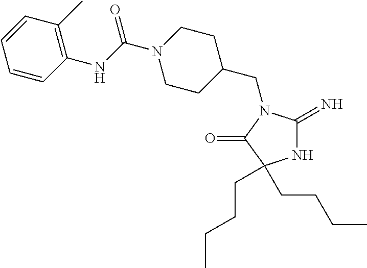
C1C(CN2C(=N)NC(CCCC)(CCCC)C2=O)CCN(C(NC2=C(C)C=CC=C2)=O)C1
